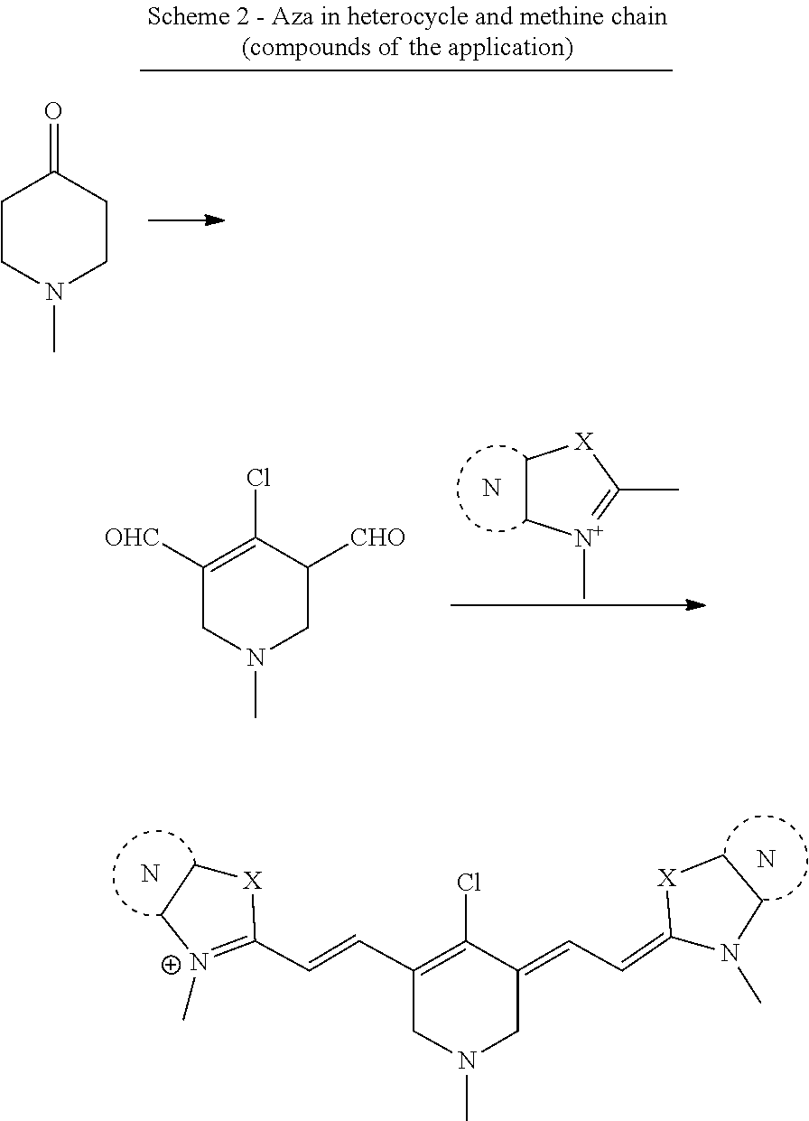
C1C[X]C(C)=[N+]1C.C1(Cl)=C([OHC])CN(C)CC1[CHO].N.C(=C1[X]CCN1C)C=C1C(Cl)=C(C=CC2=[N+](C)CC[X]2)CN(C)C1.N.N.C1(=O)CCN(C)CC1
